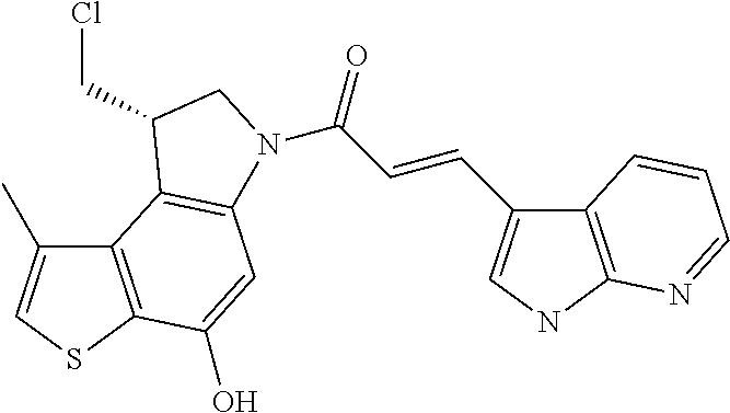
C12=C(SC=C1C)C(O)=CC1=C2C(CCl)CN1C(C=CC1=CNC2=C1C=CC=N2)=O
